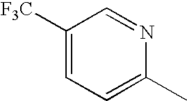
C1([F3C])=CC=C(C)N=C1
